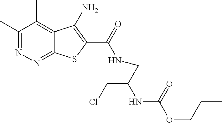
C1(C)=NN=C2C(=C1C)C(N)=C(C(=O)NCC(CCl)NC(OCCC)=O)S2
